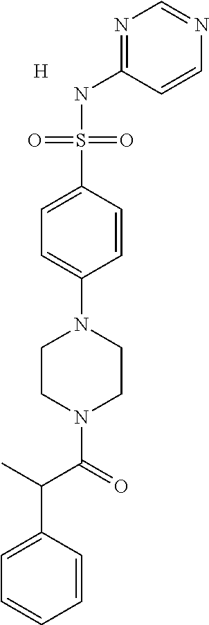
N1=C(NS(C2=CC=C(N3CCN(C(=O)C(C)C4=CC=CC=C4)CC3)C=C2)(=O)=O)C=CN=C1.[H]
